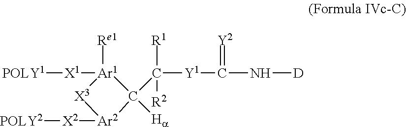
[POLY1][X1][Ar1]1([Re1])C([Ha])(C([Y1]C(N[D])=[Y2])([R1])[R2])[Ar2]([X2][POLY2])[X3]1
